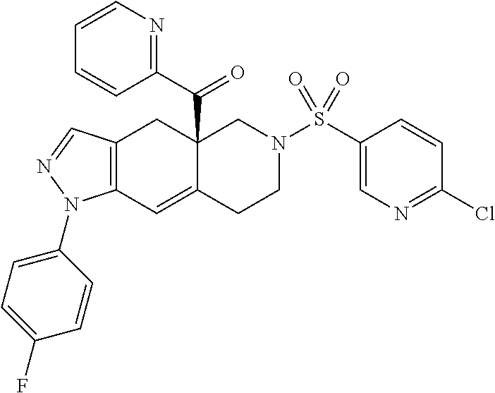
C12=C(C=NN1C1=CC=C(F)C=C1)CC1(C(=O)C3=NC=CC=C3)C(=C2)CCN(S(C2=CN=C(Cl)C=C2)(=O)=O)C1
